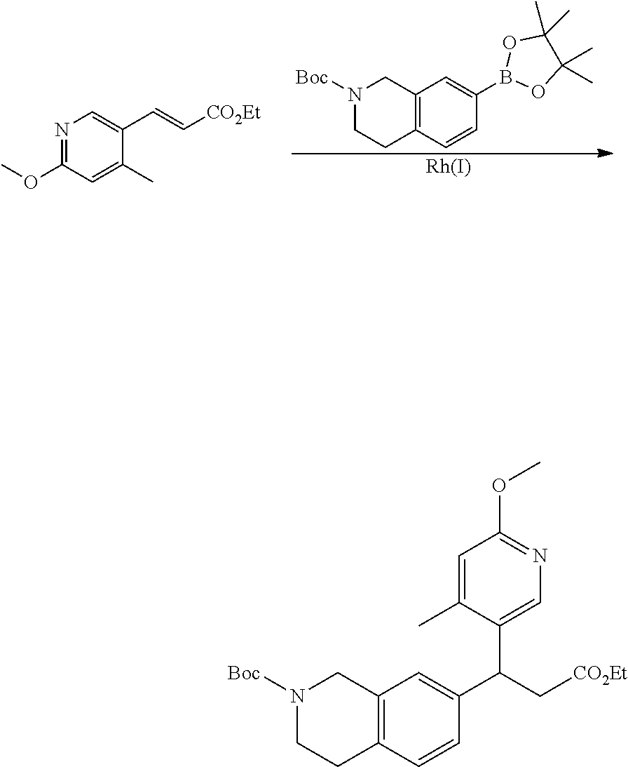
N1=C(OC)C=C(C)C(C=C[CO2Et])=C1.C12=C(C=CC(B3OC(C)(C)C(C)(C)O3)=C1)CCN([Boc])C2.[Rh].C12=C(C=CC(C(C[CO2Et])C3=CN=C(OC)C=C3C)=C1)CCN([Boc])C2
